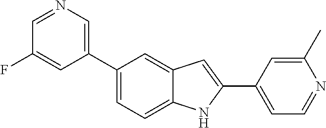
C1=NC=C(C2=CC=C3C(=C2)C=C(C2=CC=NC(C)=C2)N3)C=C1F
